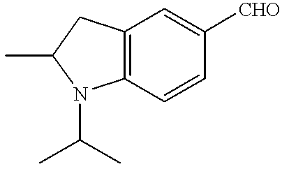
C12=C(C=CC([CHO])=C1)N(C(C)C)C(C)C2
